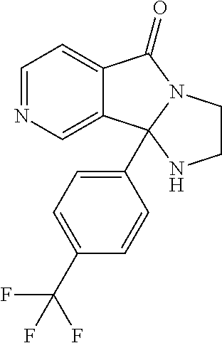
C12=CC=NC=C1C1(C3=CC=C(C(F)(F)F)C=C3)N(C2=O)CCN1
